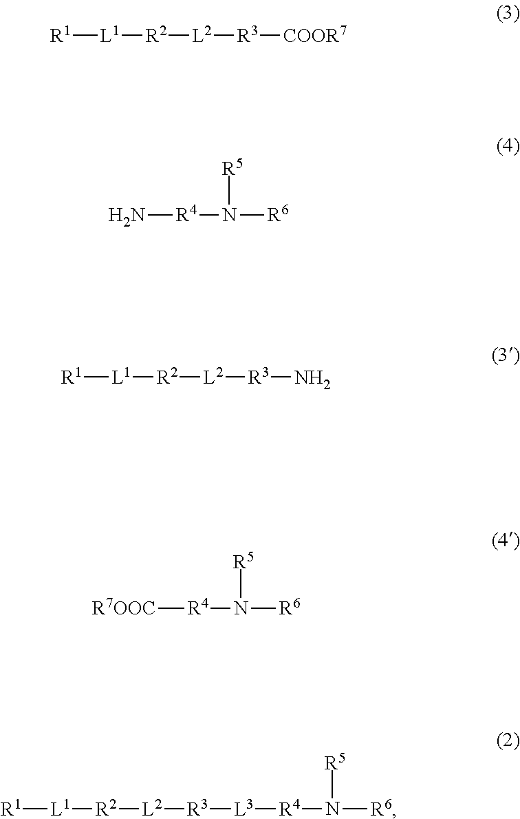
[R1][L1][R2][L2][R3][COOR7].[R1][L1][R2][L2][R3]N.[R1][L1][R2][L2][R3][L3][R4]N([R6])[R5].[R7OOC][R4]N([R6])[R5].N[R4]N([R6])[R5]
